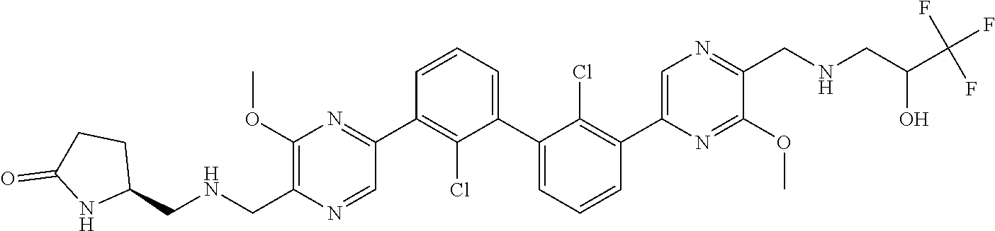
C1(OC)=C(CNCC2CCC(=O)N2)N=CC(C2=C(Cl)C(C3=CC=CC(C4=CN=C(CNCC(C(F)(F)F)O)C(OC)=N4)=C3Cl)=CC=C2)=N1
